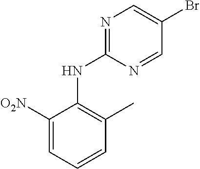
C1([O2N])=CC=CC(C)=C1NC1=NC=C(Br)C=N1
